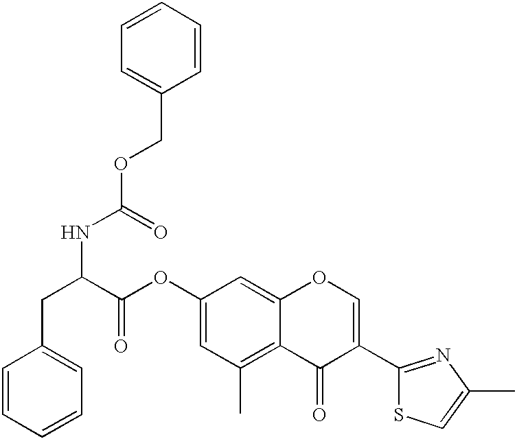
C1=CC=CC=C1COC(NC(C(OC1=CC(C)=C2C(=C1)OC=C(C1=NC(C)=CS1)C2=O)=O)CC1=CC=CC=C1)=O
